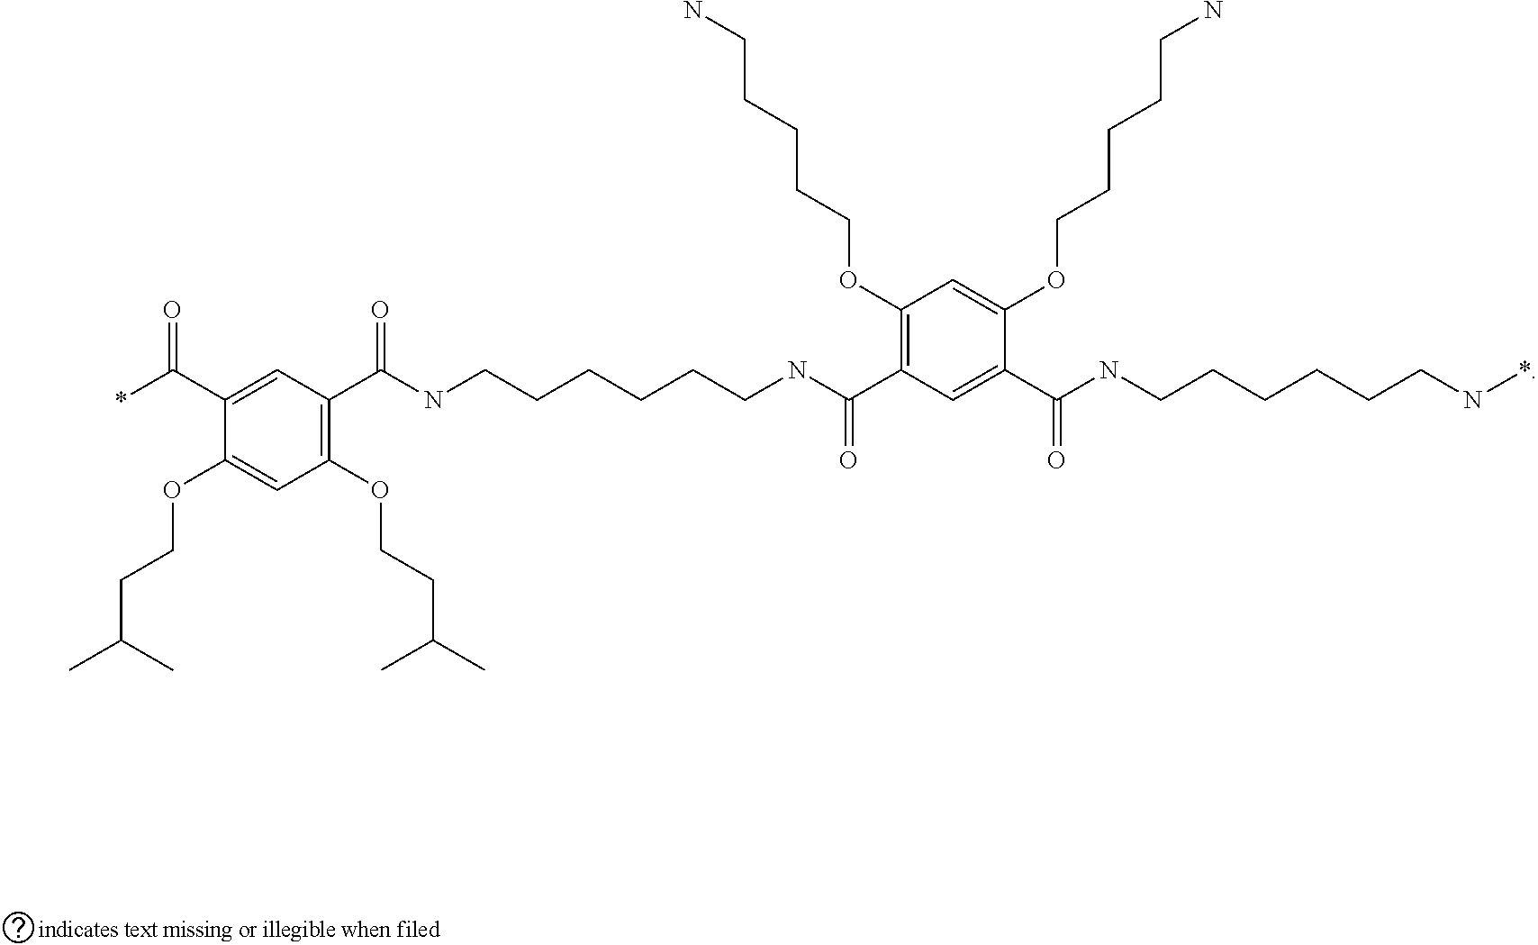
C1(OCCC(C)C)=C(C(NCCCCCCNC(C2=C(OCCCCCN)C=C(OCCCCCN)C(C(NCCCCCCN*)=O)=C2)=O)=O)C=C(C(*)=O)C(OCCC(C)C)=C1
